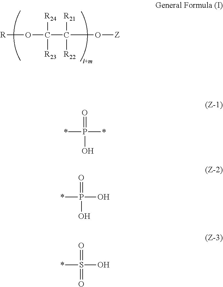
[R]OC(C(O[Z])([R21])[R22])([R24])[R23].*P(*)(=O)O.*P(O)(=O)O.*S(O)(=O)=O
